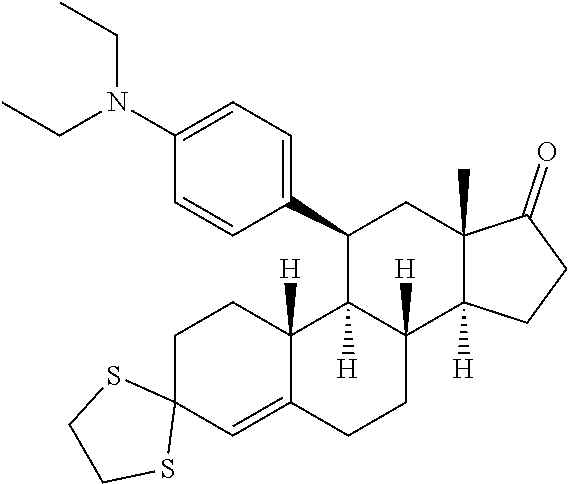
[H]C12C([H])(C(C3=CC=C(N(CC)CC)C=C3)CC3(C)C(=O)CCC31[H])C1([H])C(=CC3(CC1)SCCS3)CC2
